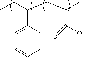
CCC(CC(C)C(=O)O)C1=CC=CC=C1
